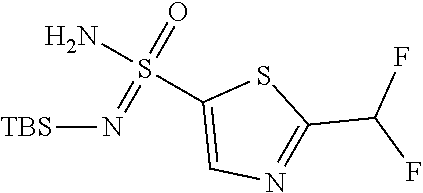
S1C(C(F)F)=NC=C1S(=O)(=N[TBS])N
